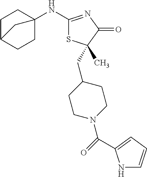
C1(NC23CCC(CC2)C3)=NC(=O)C(C)(CC2CCN(C(=O)C3=CC=CN3)CC2)S1
